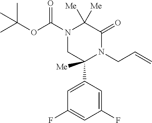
[Me]C1([Me])N(C(OC(C)(C)C)=O)CC(C2=CC(F)=CC(F)=C2)([Me])N(CC=C)C1=O
